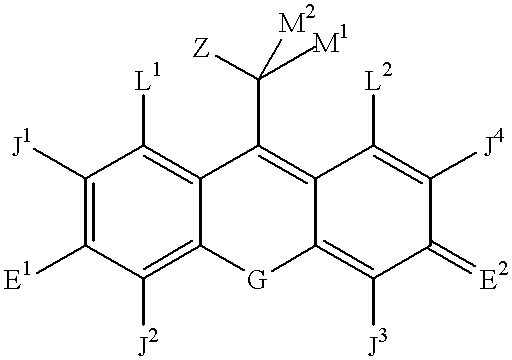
C1([J2])=C2C(=C([L1])C([J1])=C1[E1])C(C([Z])(C)[M2])=C1C(=C([J3])C(=[E2])C([J4])=C1[L2])[G]2
